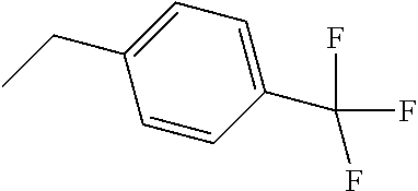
C1(CC)=CC=C(C(F)(F)F)C=C1
